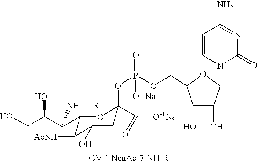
C1(C(C(CO)O)N[R])C([AcNH])C(O)CC(OP([O-+Na])(=O)OCC2C(O)C(O)C(N3C(=O)N=C(N)C=C3)O2)(C([O-+Na])=O)O1
